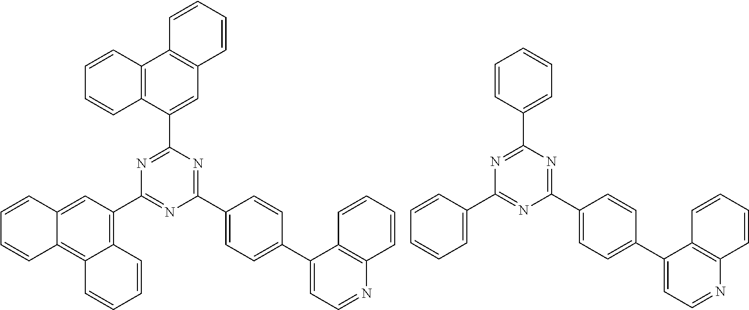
C1(C2=CC=C(C3=CC=NC4=C3C=CC=C4)C=C2)=NC(C2=CC3=C(C4=C2C=CC=C4)C=CC=C3)=NC(C2=C3C(=C4C(=C2)C=CC=C4)C=CC=C3)=N1.C1(C2=CC=C(C3=CC=NC4=C3C=CC=C4)C=C2)=NC(C2=CC=CC=C2)=NC(C2=CC=CC=C2)=N1
